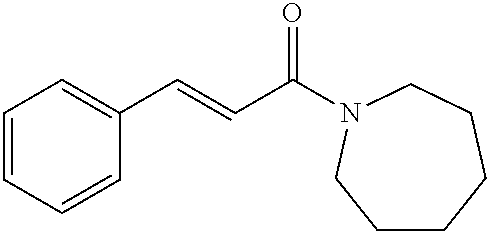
C1=CC=CC(C=CC(=O)N2CCCCCC2)=C1
